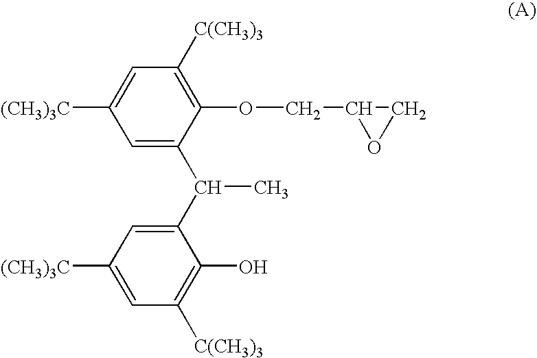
C1(OCC2OC2)=C([C(CH3)3])C=C([(CH3)3C])C=C1C(C1=CC([(CH3)3C])=CC([C(CH3)3])=C1O)C
